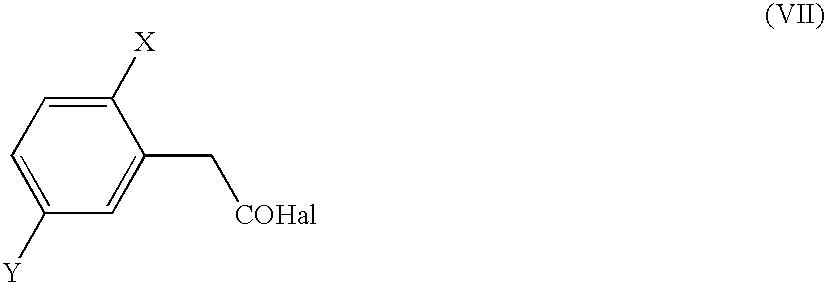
C1([X])=CC=C([Y])C=C1C[COHal]
